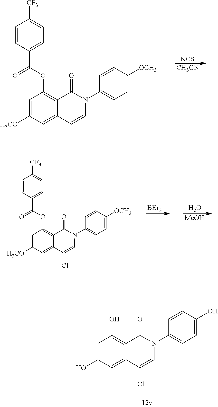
[NCS].[CH3CN].C1=C([H3CO])C=C2C(=C1OC(C1=CC=C([CF3])C=C1)=O)C(=O)N(C1=CC=C([OCH3])C=C1)C=C2.C1=C(O)C=C2C(=C1O)C(=O)N(C1=CC=C(O)C=C1)C=C2Cl.[BBr3].O.[MeOH].C1=C([H3CO])C=C2C(=C1OC(C1=CC=C([CF3])C=C1)=O)C(=O)N(C1=CC=C([OCH3])C=C1)C=C2Cl
